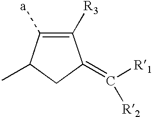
C1([R3])=C([a])C(C)CC1=C([R1])[R2]
